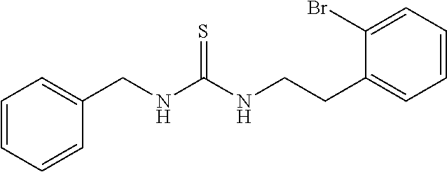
C1(CNC(NCCC2=CC=CC=C2Br)=S)=CC=CC=C1
